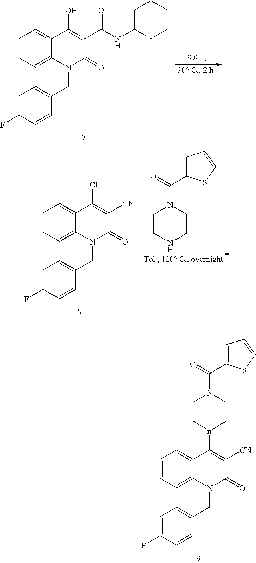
C1=CC=C2C(=C1)C(O)=C(C(NC1CCCCC1)=O)C(=O)N2CC1=CC=C(F)C=C1.[POCl3].C1=CC=C2C(=C1)C(Cl)=C([CN])C(=O)N2CC1=CC=C(F)C=C1.C1CNCCN1C(=O)C1=CC=CS1.C1=CC=C2C(=C1)C(n1CCN(C(=O)C3=CC=CS3)CC1)=C([CN])C(=O)N2CC1=CC=C(F)C=C1
